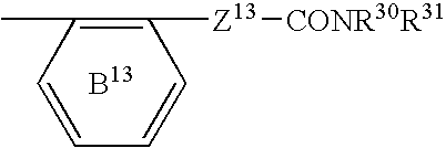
C1=CC(C)=C([Z13][CONR30R31])C=C1
